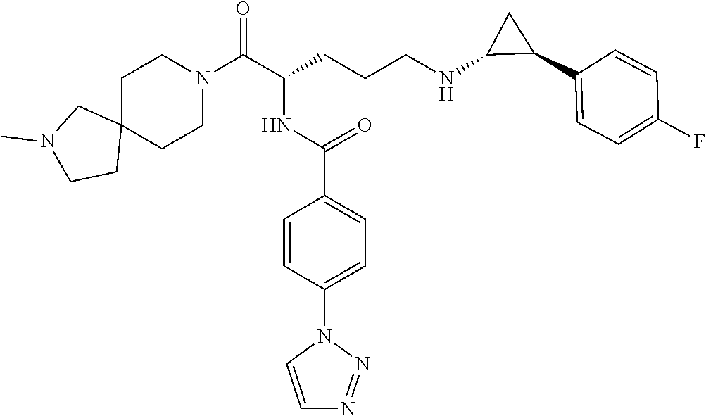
C1C2(CCN(C(C(CCCNC3C(C4=CC=C(F)C=C4)C3)NC(C3=CC=C(N4C=CN=N4)C=C3)=O)=O)C1)CN(C)CC2
